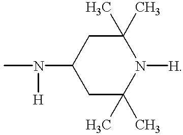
C1C(C)(C)N([H])C(C)(C)CC1N(C)[H]
